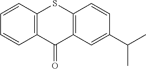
C1=CC2=C(C=C1)C(=O)C1=C(S2)C=CC(C(C)C)=C1
